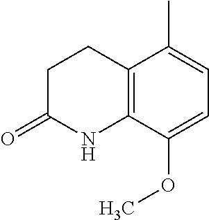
C1CC(=O)NC2=C1C(C)=CC=C2OC
